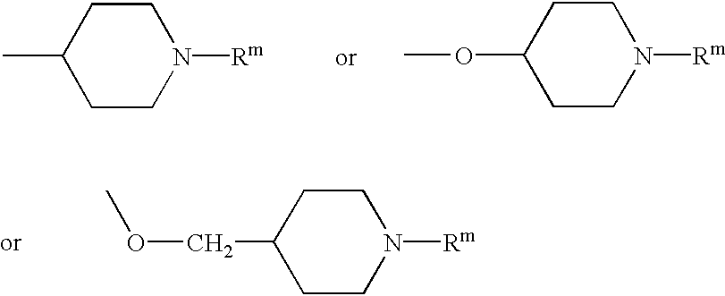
C1(C)CCN([Rm])CC1.COC1CCN([Rm])CC1.C(OC)C1CCN([Rm])CC1
